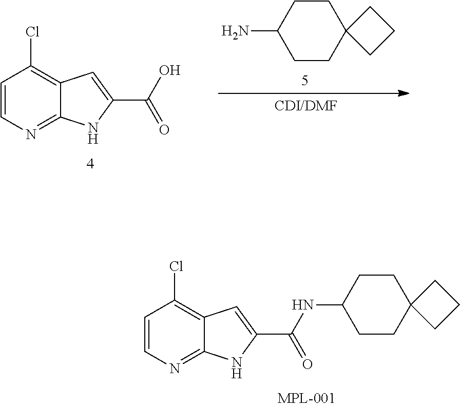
C12=NC=CC(Cl)=C1C=C(C(NC1CCC3(CC1)CCC3)=O)N2.C1CC(N)CCC12CCC2.C12=NC=CC(Cl)=C1C=C(C(O)=O)N2
